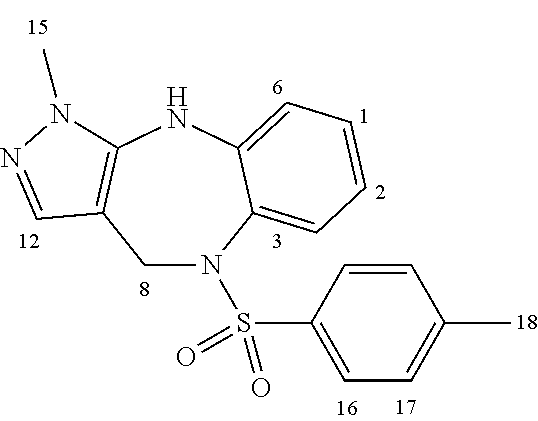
C1C2=C(NC3=CC=CC=C3N1S(C1=CC=C(C)C=C1)(=O)=O)N(C)N=C2
